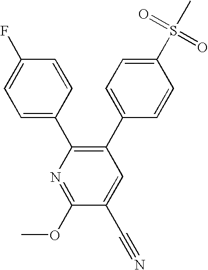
N1=C(OC)C(C#N)=CC(C2=CC=C(S(C)(=O)=O)C=C2)=C1C1=CC=C(F)C=C1
